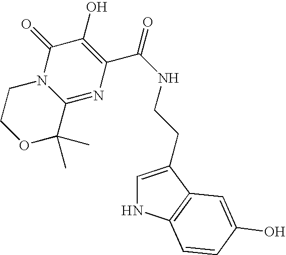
O1C(C)(C)C2=NC(C(NCCC3=CNC4=C3C=C(O)C=C4)=O)=C(O)C(=O)N2CC1
